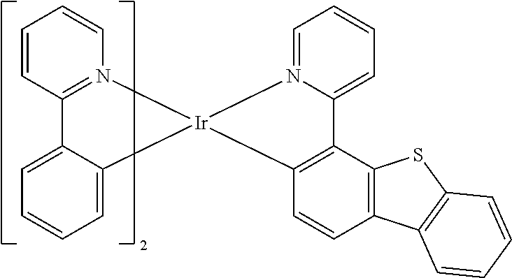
C1=C2C(=CC=C1)[Ir]1(N3=C2C=CC=C3)C2=C(C3=C(C=C2)C2=C(S3)C=CC=C2)C2=CC=CC=N21
